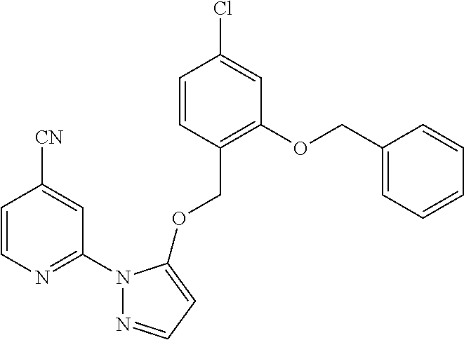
C1=CC(COC2=CC=NN2C2=NC=CC([CN])=C2)=C(OCC2=CC=CC=C2)C=C1Cl
